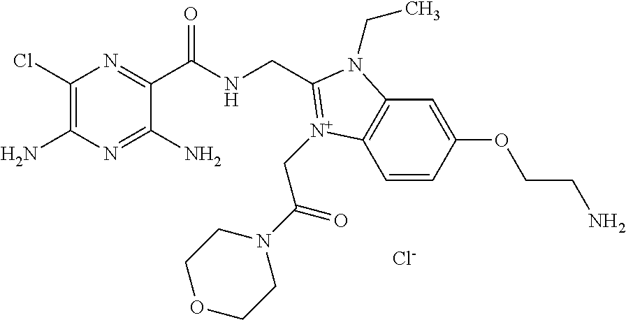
C1(Cl)=C(N)N=C(N)C(C(NCC2=[N+](CC(=O)N3CCOCC3)C3=C(C=C(OCCN)C=C3)N2CC)=O)=N1.[Cl-]
